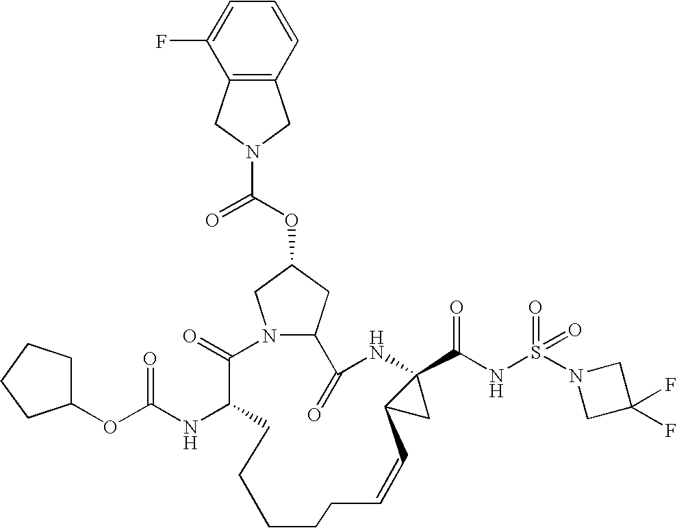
N12CC(OC(=O)N3CC4=C(C3)C(F)=CC=C4)CC1C(=O)NC1(C(NS(N3CC(F)(F)C3)(=O)=O)=O)C(C1)C=CCCCCCC(NC(OC1CCCC1)=O)C2=O
